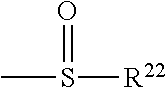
CS(=O)[R22]
